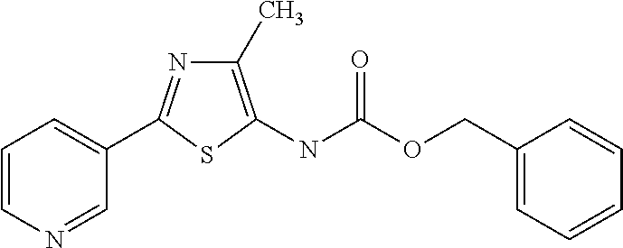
N1=CC(C2=NC(C)=C(NC(OCC3=CC=CC=C3)=O)S2)=CC=C1
